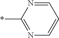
C1=CC=NC(*)=N1
